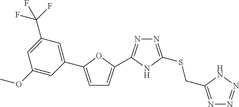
C1(C2=CC=C(C3=NN=C(SCC4=NN=NN4)N3)O2)=CC(C(F)(F)F)=CC(OC)=C1
